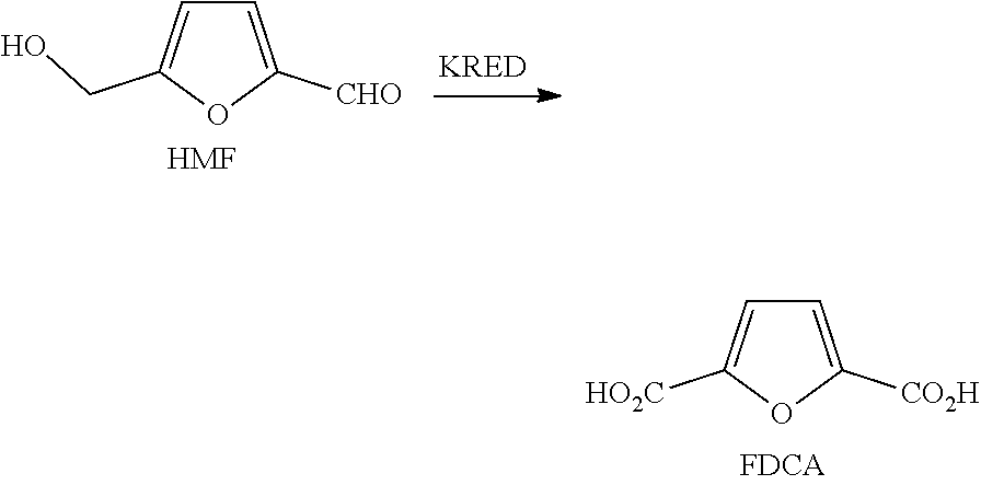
C1=C([CO2H])OC([HO2C])=C1.C1=C([CHO])OC(CO)=C1.[HMF]
